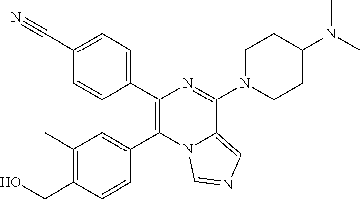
C1(CO)=C(C)C=C(C2=C(C3=CC=C(C#N)C=C3)N=C(N3CCC(N(C)C)CC3)C3=CN=CN23)C=C1
